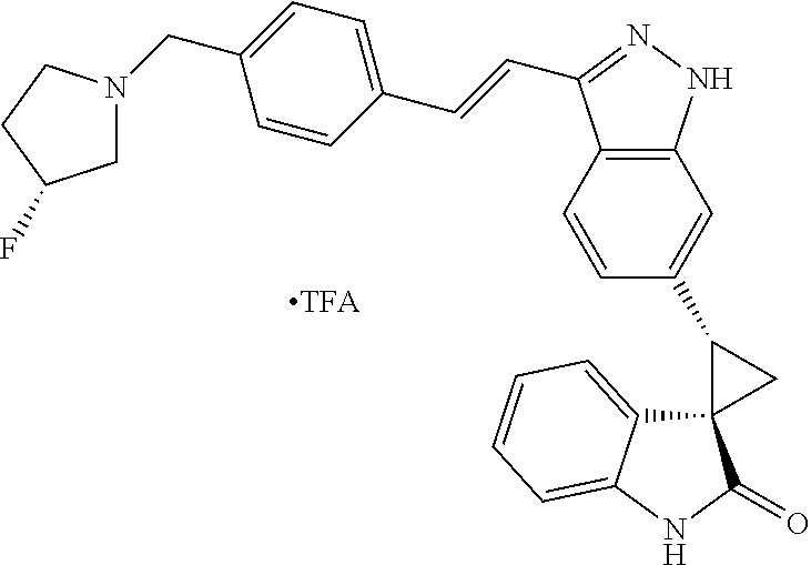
C12=C(NN=C1C=CC1=CC=C(CN3CC(F)CC3)C=C1)C=C(C1C3(C4=CC=CC=C4NC3=O)C1)C=C2
